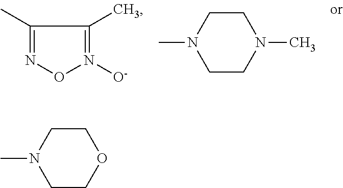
C1(C)=NON([O-])=C1C.C1CN(C)CCN1C.C1CN(C)CCO1
